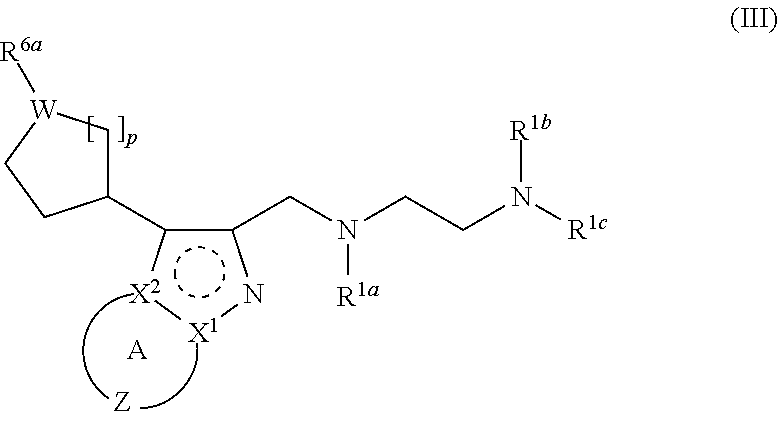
C1(c2c(CN(CCN([R1c])[R1b])[R1a])n[X1]:[X2]2)C[W]([R6a])CC1.[A].[Z]
